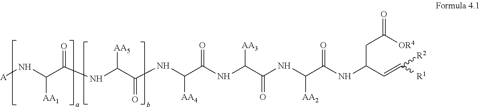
[A]NC(C(NC(C(NC(C(NC(C(NC(C(NC(C=C([R2])[R1])CC(=O)[OR4])=O)[AA2])=O)[AA3])=O)[AA4])=O)[AA5])=O)[AA1]
